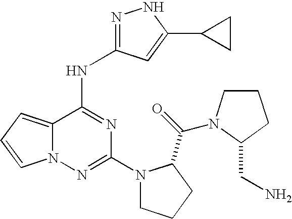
C(=O)(C1N(C2=NN3C(=CC=C3)C(NC3=NNC(C4CC4)=C3)=N2)CCC1)N1CCCC1CN
